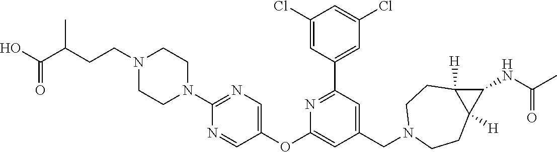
C1(Cl)=CC(C2=NC(OC3=CN=C(N4CCN(CCC(C)C(O)=O)CC4)N=C3)=CC(CN3CCC4([H])C([H])(CC3)C4NC(C)=O)=C2)=CC(Cl)=C1
